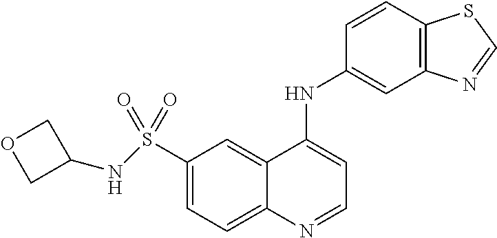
C1(S(=O)(=O)NC2COC2)=CC=C2C(=C1)C(NC1=CC3=C(C=C1)SC=N3)=CC=N2
